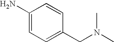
C1(N)=CC=C(CN(C)C)C=C1
